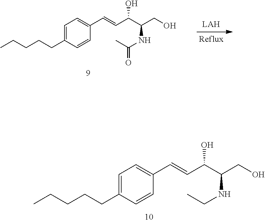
C1=C(CCCCC)C=CC(C=CC(C(CO)NC(=O)C)O)=C1.C1=C(CCCCC)C=CC(C=CC(C(CO)NCC)O)=C1
